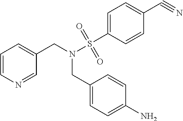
C1=CN=CC(CN(S(C2=CC=C(C#N)C=C2)(=O)=O)CC2=CC=C(N)C=C2)=C1
